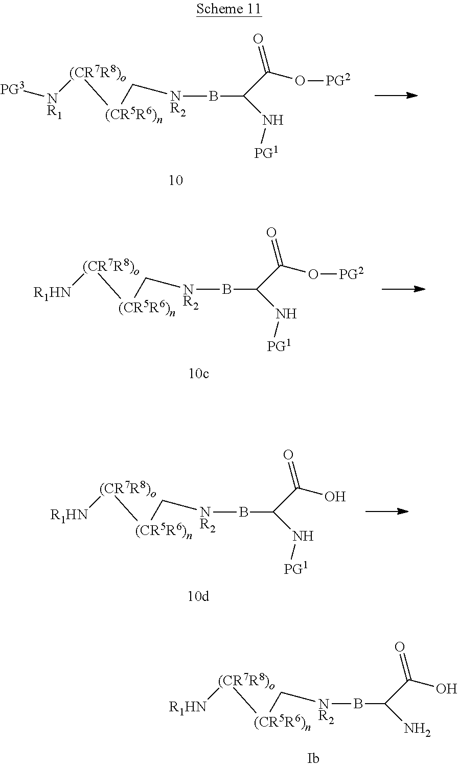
B(C(C(=O)O)N)[NR2]C[(CR5R6)n][(CR7R8)o][R1HN].B(C(C(=O)O[PG2])N[PG1])[NR2]C[(CR5R6)n][(CR7R8)o][NR1][PG3].B(C(C(=O)O)N[PG1])[NR2]C[(CR5R6)n][(CR7R8)o][R1HN].B(C(C(=O)O[PG2])N[PG1])[NR2]C[(CR5R6)n][(CR7R8)o][R1HN]
